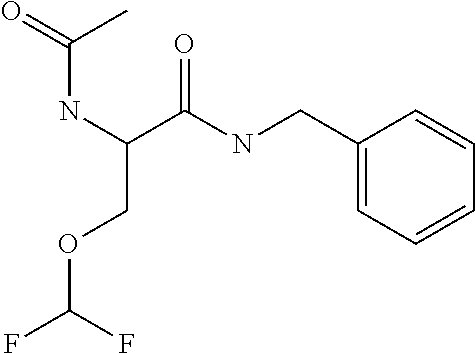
C(NC(COC(F)F)C(NCC1=CC=CC=C1)=O)(=O)C
